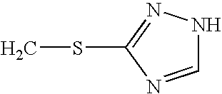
C1=NC(SC)=NN1
